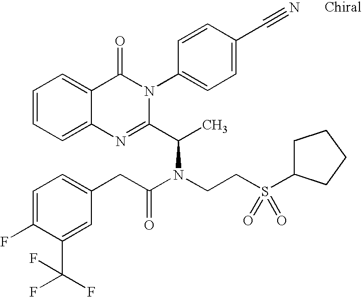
C12=CC=CC=C1C(=O)N(C1=CC=C(C#N)C=C1)C(C(C)N(CCS(=O)(=O)C1CCCC1)C(CC1=CC=C(F)C(C(F)(F)F)=C1)=O)=N2
